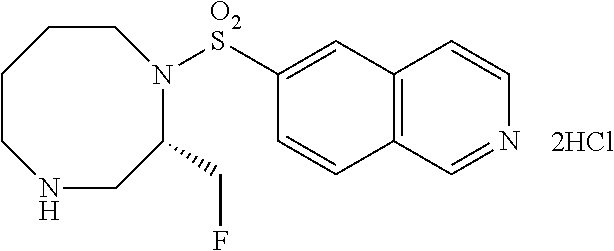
C1([O2S]N2C(CF)CNCCCC2)=CC2=C(C=C1)C=NC=C2.[2HCl]
